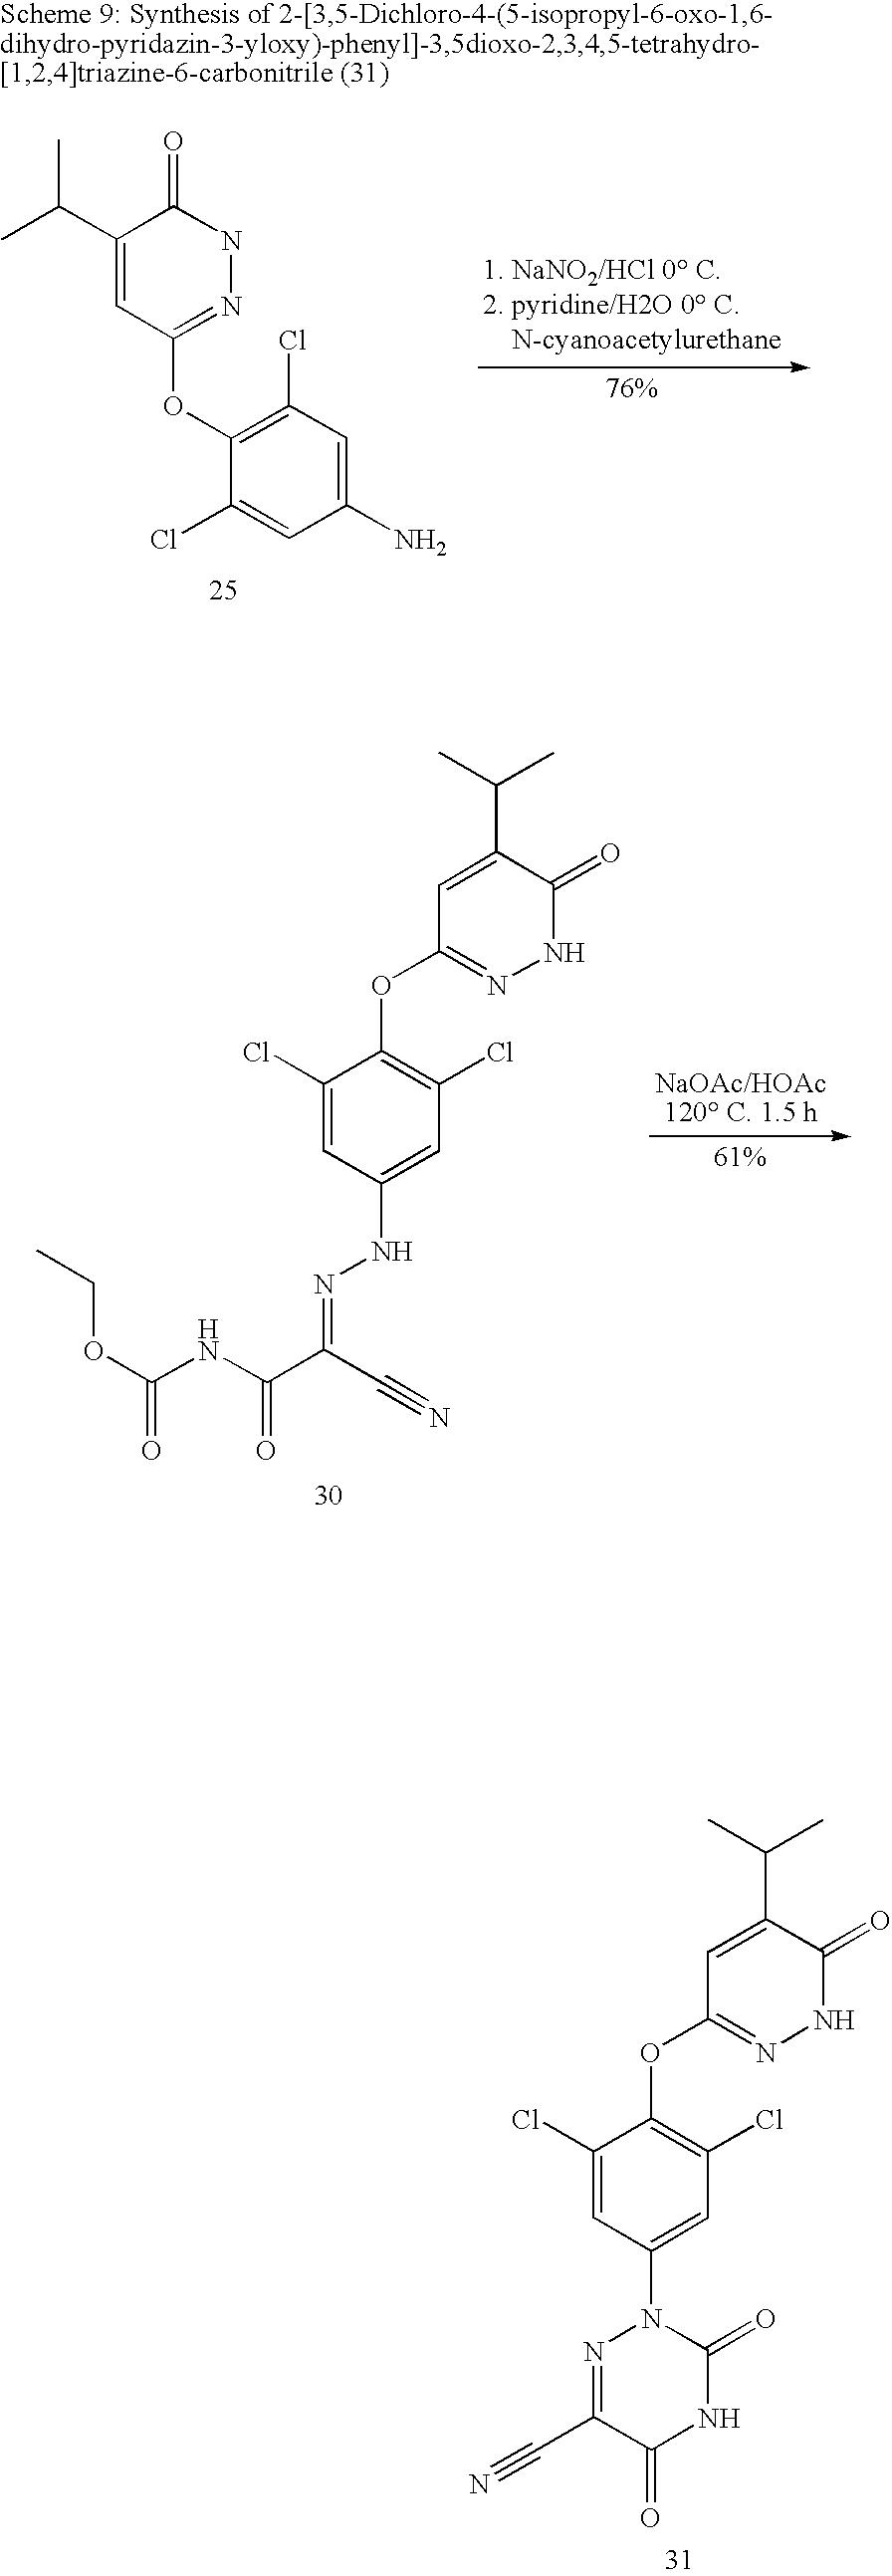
C1(Cl)=CC(N2N=C(C#N)C(=O)NC2=O)=CC(Cl)=C1OC1=NNC(=O)C(C(C)C)=C1.C1(Cl)=CC(NN=C(C(NC(OCC)=O)=O)C#N)=CC(Cl)=C1OC1=NNC(=O)C(C(C)C)=C1.C1(C(C)C)=CC(OC2=C(Cl)C=C(N)C=C2Cl)=NNC1=O
